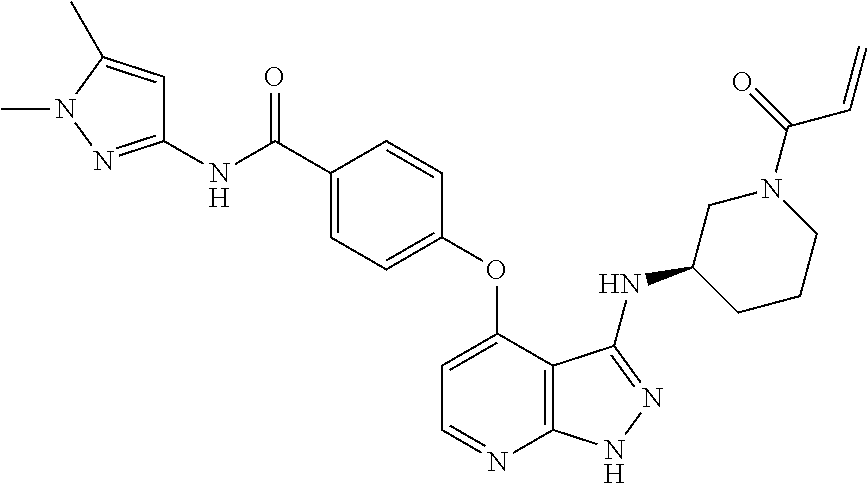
C1=C(OC2=CC=C(C(NC3=NN(C)C(C)=C3)=O)C=C2)C2=C(N=C1)NN=C2NC1CCCN(C(=O)C=C)C1
